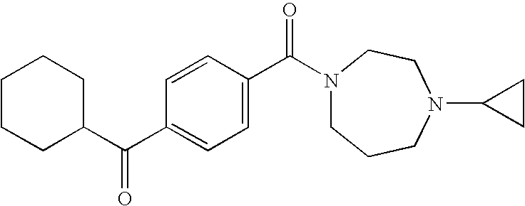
C1(C(C2=CC=C(C(N3CCCN(C4CC4)CC3)=O)C=C2)=O)CCCCC1
